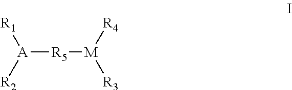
[A]([R5][M]([R3])[R4])([R2])[R1]
